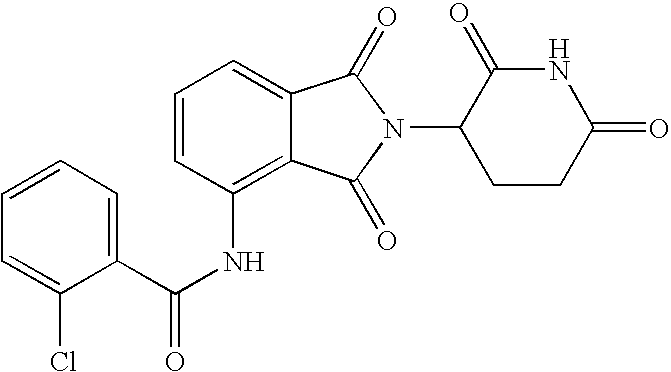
C1=C2C(=C(NC(C3=CC=CC=C3Cl)=O)C=C1)C(=O)N(C1CCC(=O)NC1=O)C2=O
